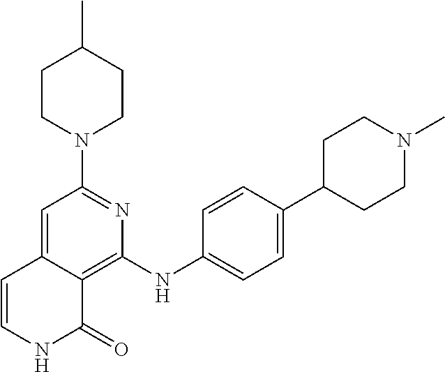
C1(N2CCC(C)CC2)=NC(NC2=CC=C(C3CCN(C)CC3)C=C2)=C2C(=C1)C=CNC2=O
